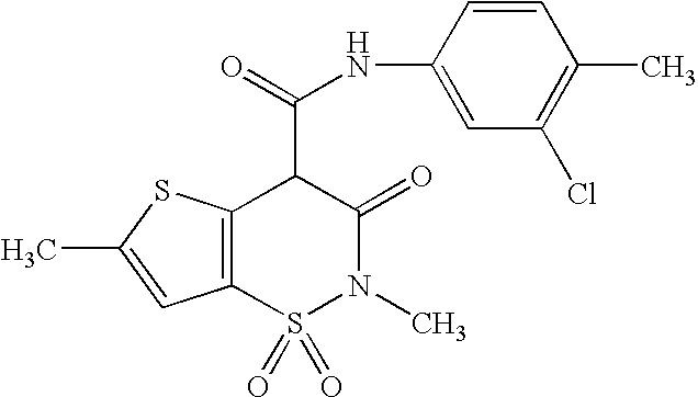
C12=C(S(=O)(=O)N(C)C(=O)C1C(=O)NC1=CC(Cl)=C(C)C=C1)C=C(C)S2
